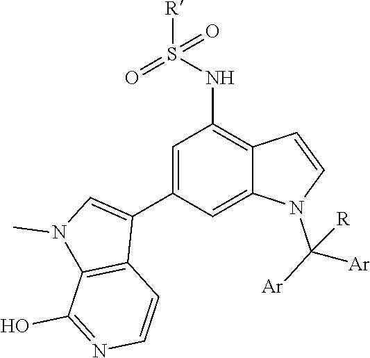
C1=C(C2=CN(C)C3=C2C=CN=C3O)C=C2C(=C1NS([R])(=O)=O)C=CN2C([Ar])([R])[Ar]
